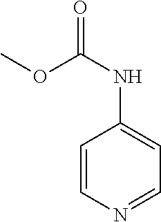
C1=CN=CC=C1NC(=O)OC
